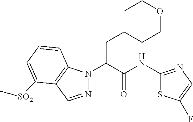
N1=CC2=C(N1C(C(NC1=NC=C(F)S1)=O)CC1CCOCC1)C=CC=C2[SO2]C
